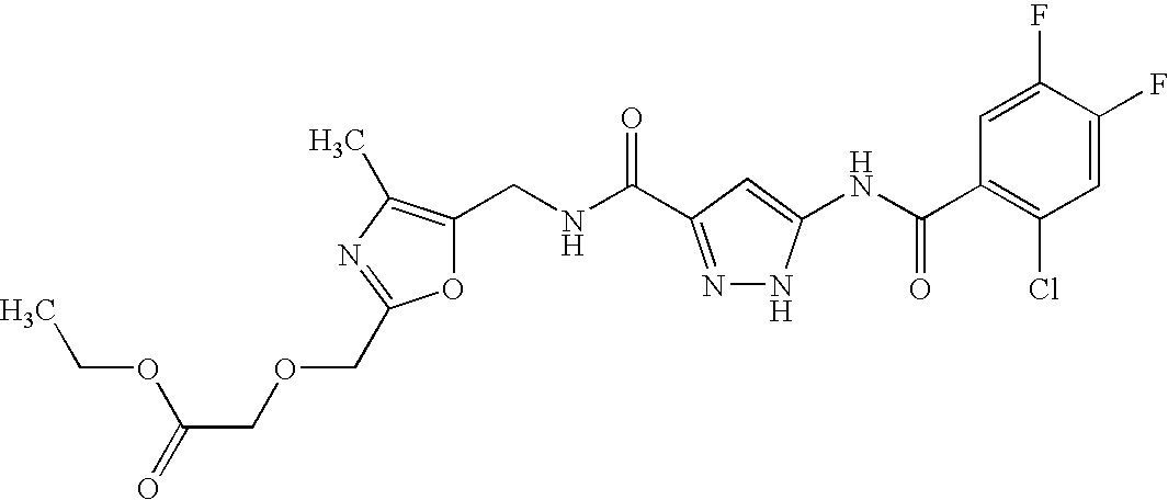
C1(CNC(=O)C2=NNC(NC(C3=C(Cl)C=C(F)C(F)=C3)=O)=C2)=C(C)N=C(COCC(=O)OCC)O1
